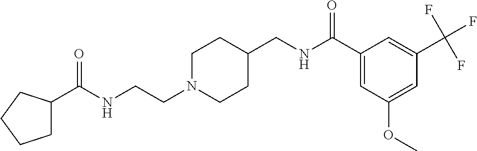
C1C(C(NCCN2CCC(CNC(C3=CC(OC)=CC(C(F)(F)F)=C3)=O)CC2)=O)CCC1
